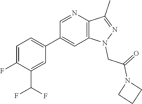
C1(C2=CC3=C(N=C2)C(C)=NN3CC(=O)N2CCC2)=CC=C(F)C(C(F)F)=C1
